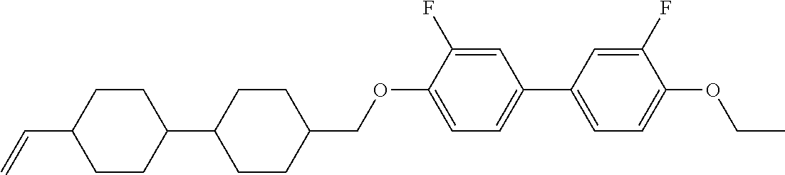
C1CC(C=C)CCC1C1CCC(COC2=CC=C(C3=CC=C(OCC)C(F)=C3)C=C2F)CC1
